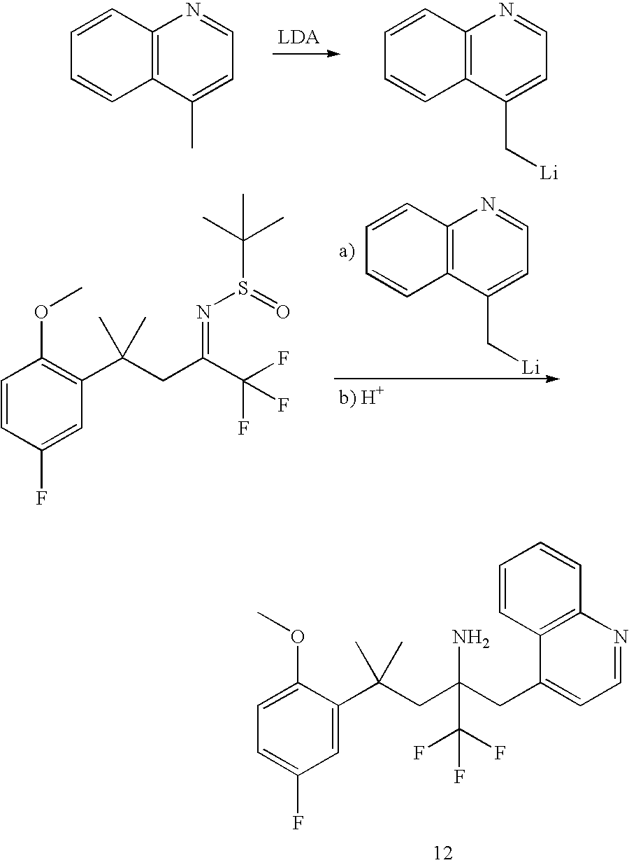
C1=C(OC)C(C(CC(N)(CC2=CC=NC3=C2C=CC=C3)C(F)(F)F)(C)C)=CC(F)=C1.C12=C(C(C)=CC=N1)C=CC=C2.C12=C(C(C[Li])=CC=N1)C=CC=C2.C1=CC(F)=CC(C(CC(C(F)(F)F)=NS(C(C)(C)C)=O)(C)C)=C1OC.C12=C(C(C[Li])=CC=N1)C=CC=C2
